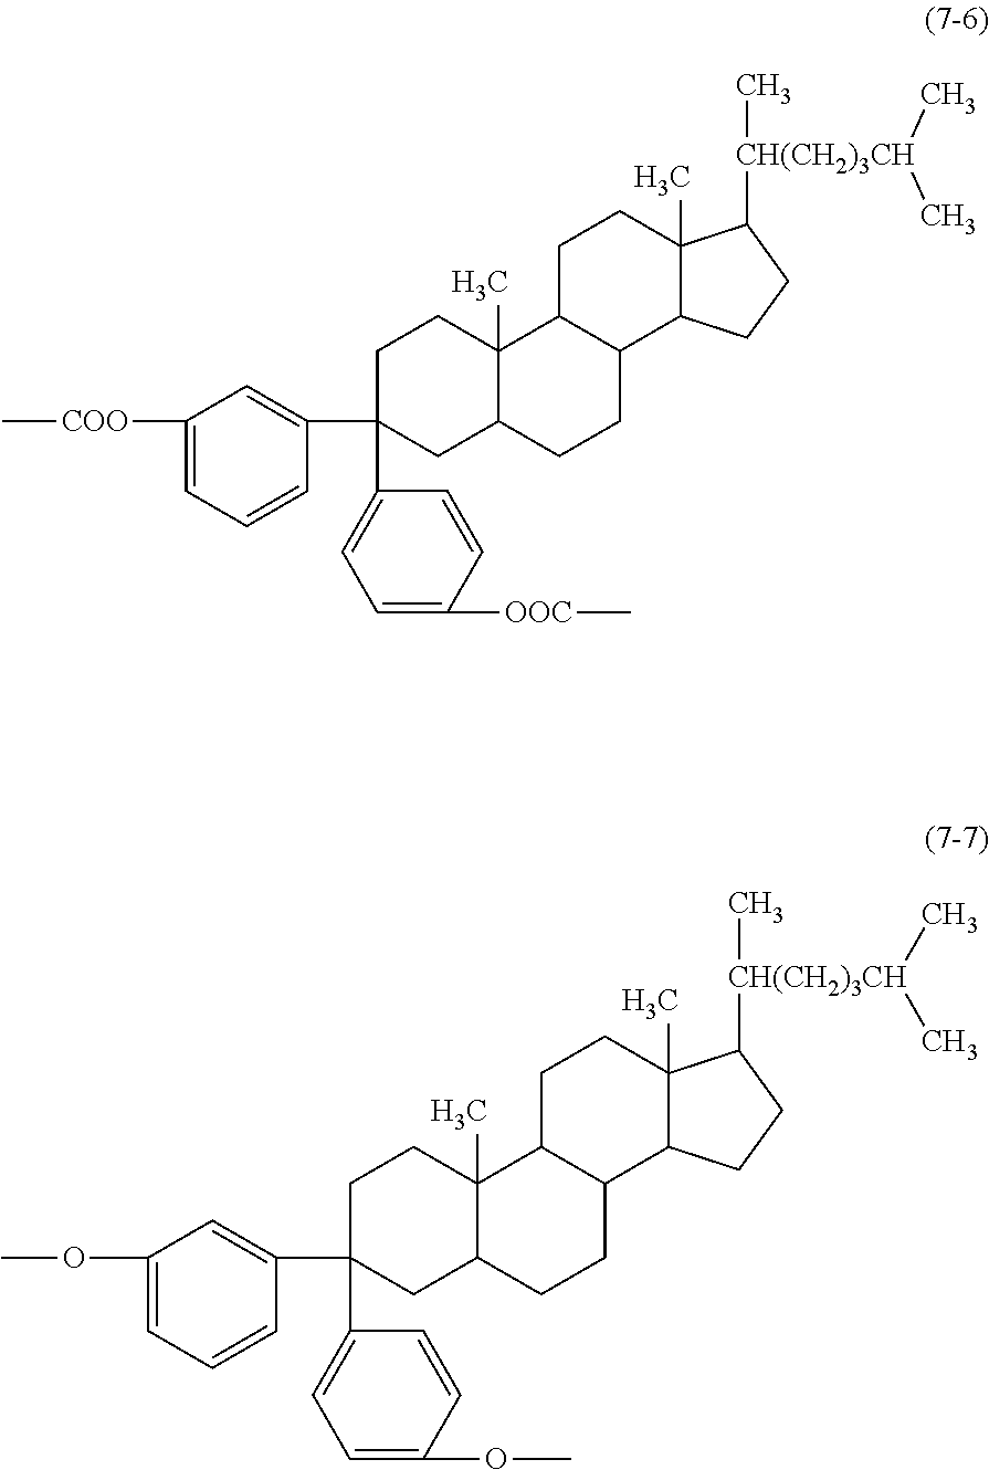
C[COO]C1=CC=CC(C2(C3=CC=C([OOC]C)C=C3)CC3C(C)(CC2)C2C(CC3)C3C(C)(CC2)C([CH(CH2)3CH](C)(C)C)CC3)=C1.C1(OC)=CC=CC(C2(C3=CC=C(OC)C=C3)CC3C(C)(CC2)C2C(CC3)C3C(C)(CC2)C([CH(CH2)3CH](C)(C)C)CC3)=C1
